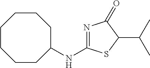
C1CC(NC2=NC(=O)C(C(C)C)S2)CCCCC1
